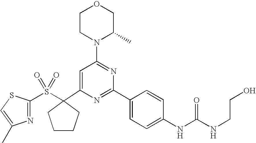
C1(C2(S(=O)(=O)C3=NC(C)=CS3)CCCC2)=CC(N2C(C)COCC2)=NC(C2=CC=C(NC(=O)NCCO)C=C2)=N1
